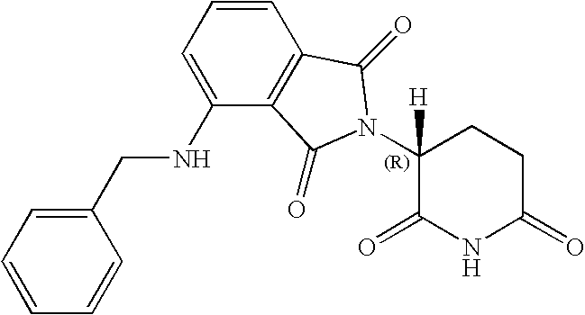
C1=C(NCC2=CC=CC=C2)C2=C(C=C1)C(=O)N(C1([H])C(=O)NC(=O)CC1)C2=O
